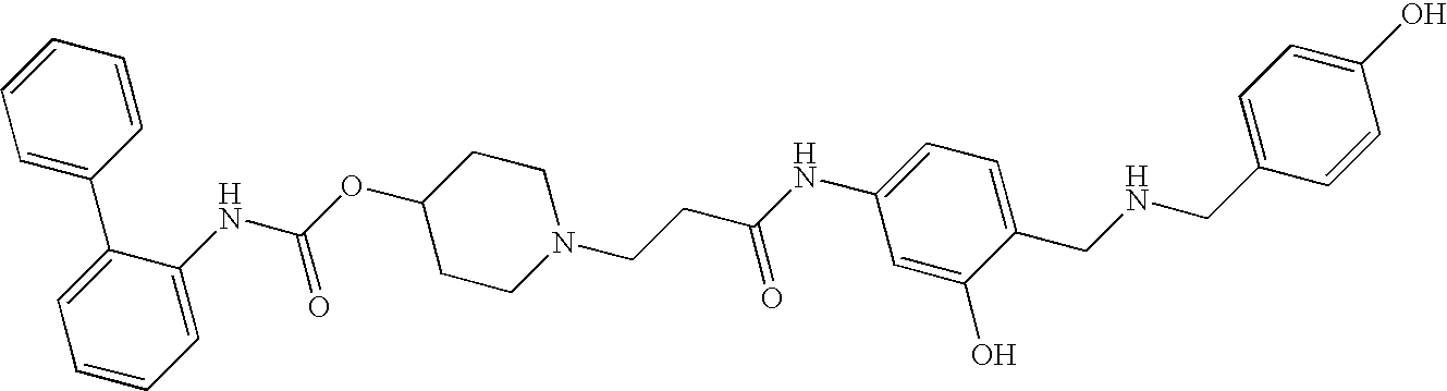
C1=CC=CC=C1C1=CC=CC=C1NC(OC1CCN(CCC(NC2=CC=C(CNCC3=CC=C(O)C=C3)C(O)=C2)=O)CC1)=O
